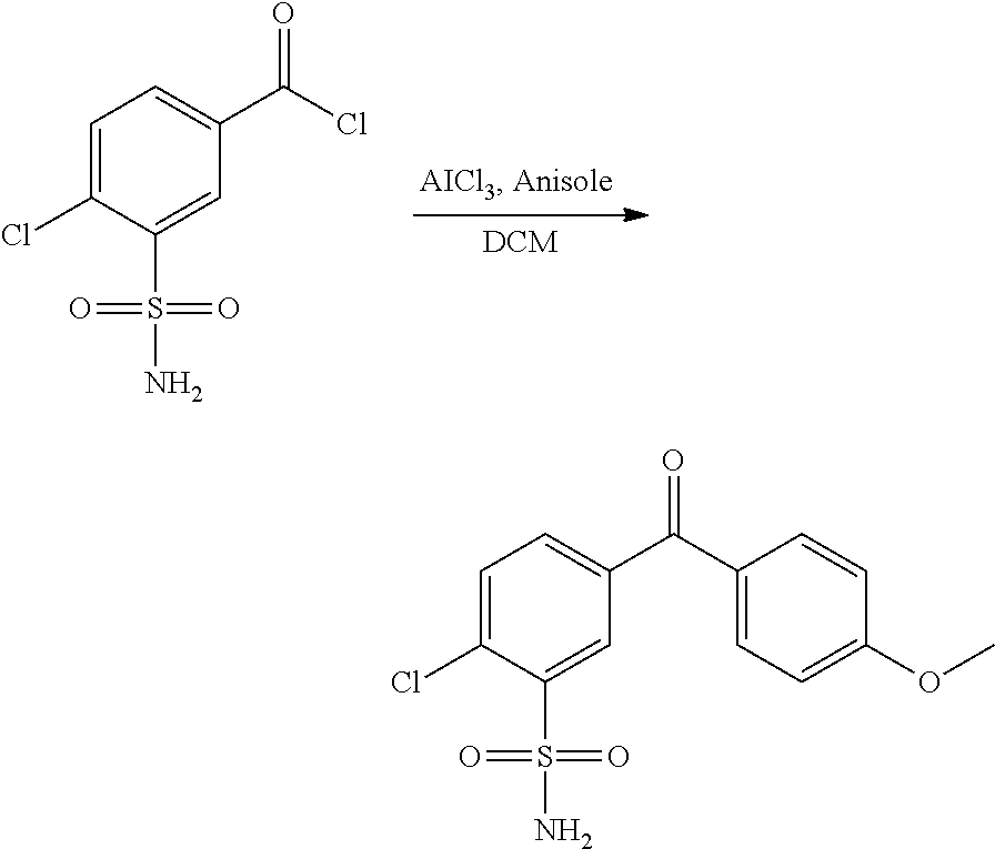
C1(C(Cl)=O)=CC=C(Cl)C(S(N)(=O)=O)=C1.C1(C(C2=CC=C(OC)C=C2)=O)=CC=C(Cl)C(S(N)(=O)=O)=C1
